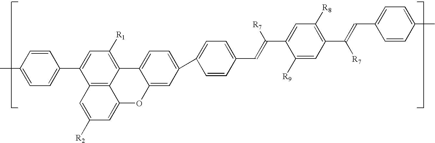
C12=C3C(=C([R1])C=C1C1=CC=C(C)C=C1)C1=CC=C(C4=CC=C(C=C(C5=CC([R8])=C(C(=CC6=CC=C(C)C=C6)[R7])C=C5[R9])[R7])C=C4)C=C1OC3=CC([R2])=C2
